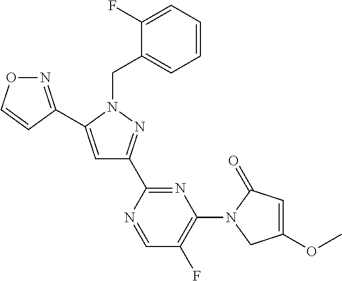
N1=C(C2=CC(C3=NC(N4C(=O)C=C(OC)C4)=C(F)C=N3)=NN2CC2=CC=CC=C2F)C=CO1
